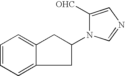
C1=CC=C2C(=C1)CC(N1C([OHC])=CN=C1)C2
